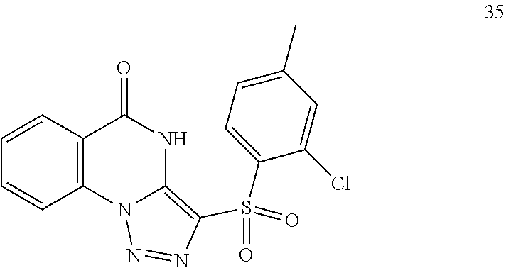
C12=C(C=CC=C1)C(=O)NC1=C(S(C3=CC=C(C)C=C3Cl)(=O)=O)N=NN21
